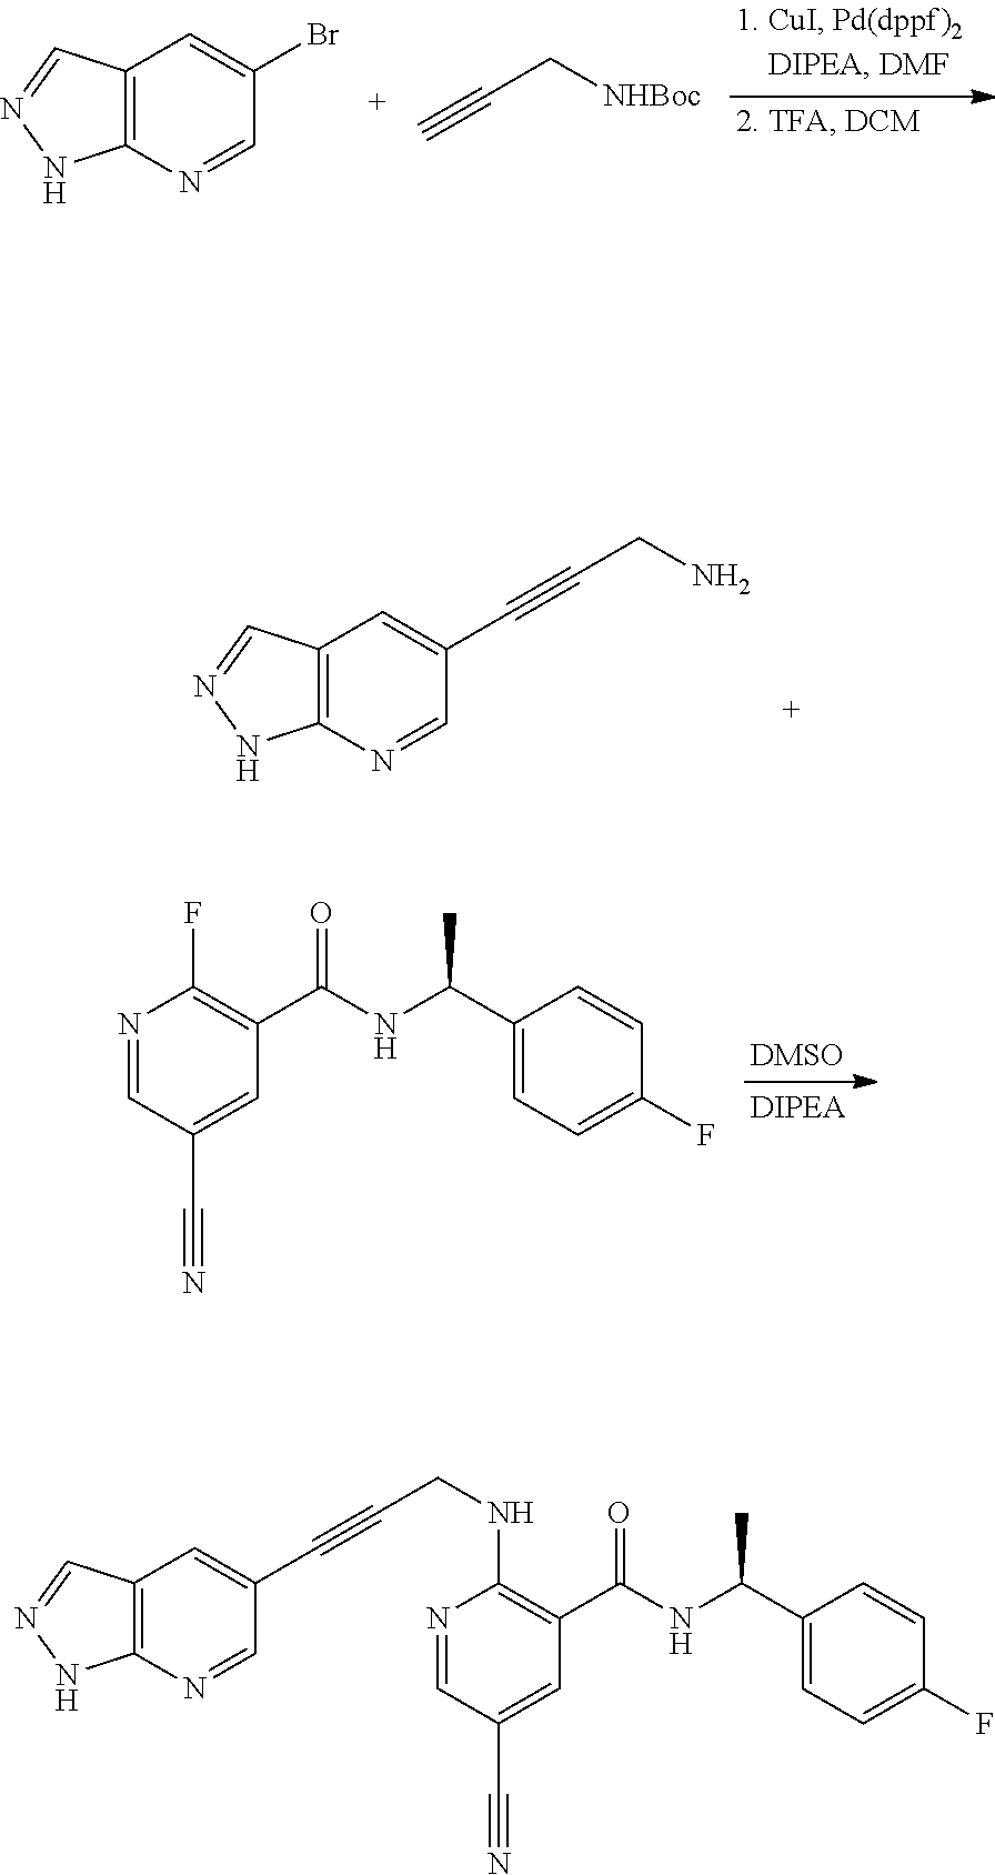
N1=CC(C#N)=CC(C(NC(C2=CC=C(F)C=C2)C)=O)=C1F.C12=C(N=CC(C#CCN)=C1)NN=C2.C12=C(N=CC(Br)=C1)NN=C2.C#CC[NHBoc].N1=CC(C#N)=CC(C(NC(C2=CC=C(F)C=C2)C)=O)=C1NCC#CC1=CC2=C(N=C1)NN=C2
